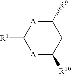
[A]1C([R10])CC([R9])[A]C1[R1]
